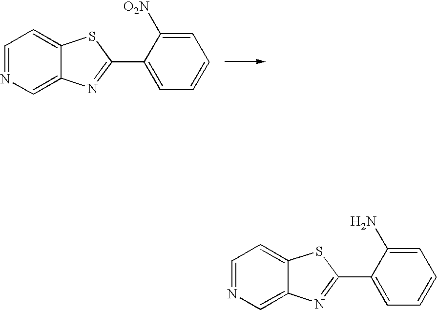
C1=NC=C2C(=C1)SC(C1=CC=CC=C1[O2N])=N2.C1=NC=C2C(=C1)SC(C1=CC=CC=C1N)=N2
